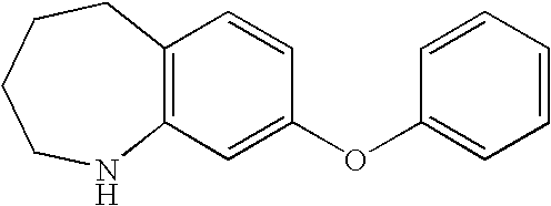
C12=C(NCCCC1)C=C(OC1=CC=CC=C1)C=C2
